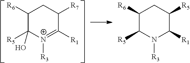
[R5]C1(O)C([R6])CC([R7])C([R1])=[N+]1[R3].[R5]C1C([R6])CC([R5])C([R1])N1[R3]
